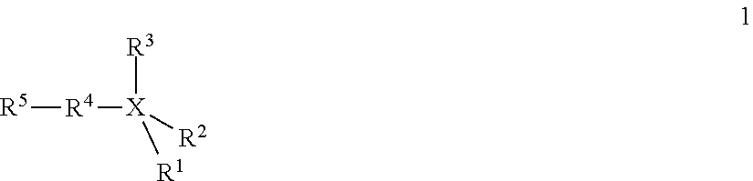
[R5][R4][X]([R2])([R3])[R1]
